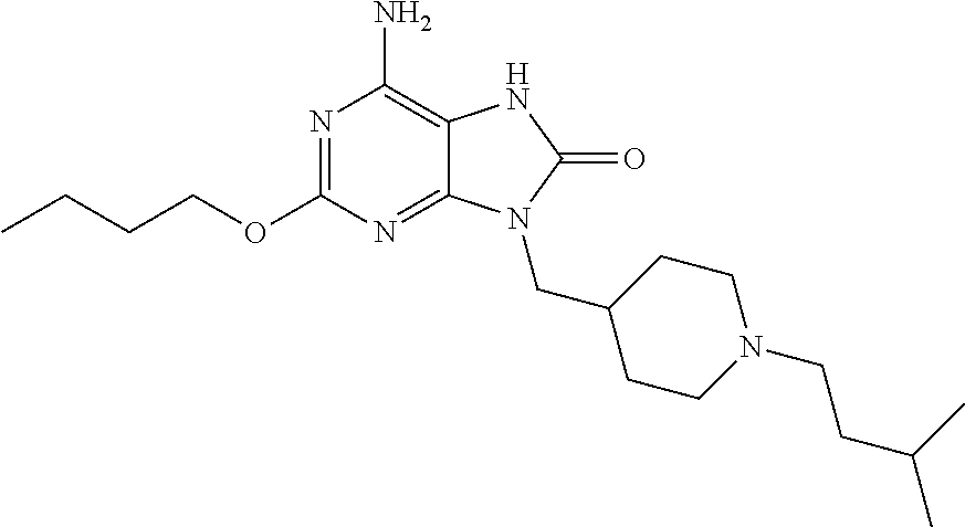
N1=C(OCCCC)N=C2C(=C1N)NC(=O)N2CC1CCN(CCC(C)C)CC1
